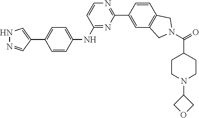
N1=C(NC2=CC=C(C3=CNN=C3)C=C2)C=CN=C1C1=CC2=C(C=C1)CN(C(C1CCN(C3COC3)CC1)=O)C2
